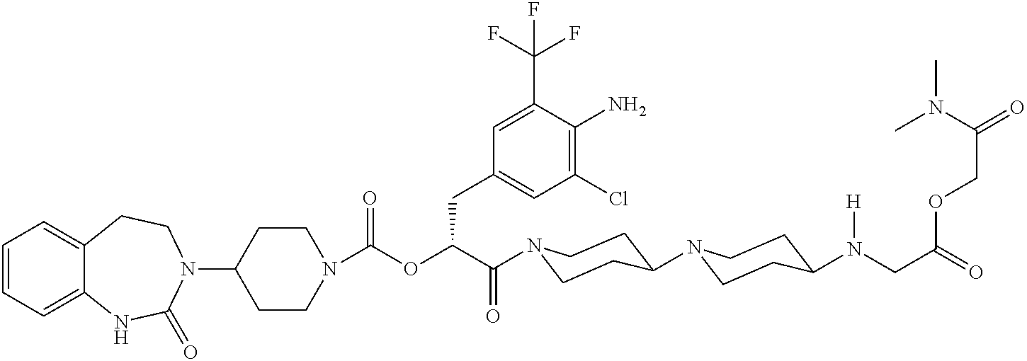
C1(N2CCC3=CC=CC=C3NC2=O)CCN(C(OC(C(=O)N2CCC(N3CCC(N(CC(=O)OCC(N(C)C)=O)[H])CC3)CC2)CC2=CC(Cl)=C(N)C(C(F)(F)F)=C2)=O)CC1
